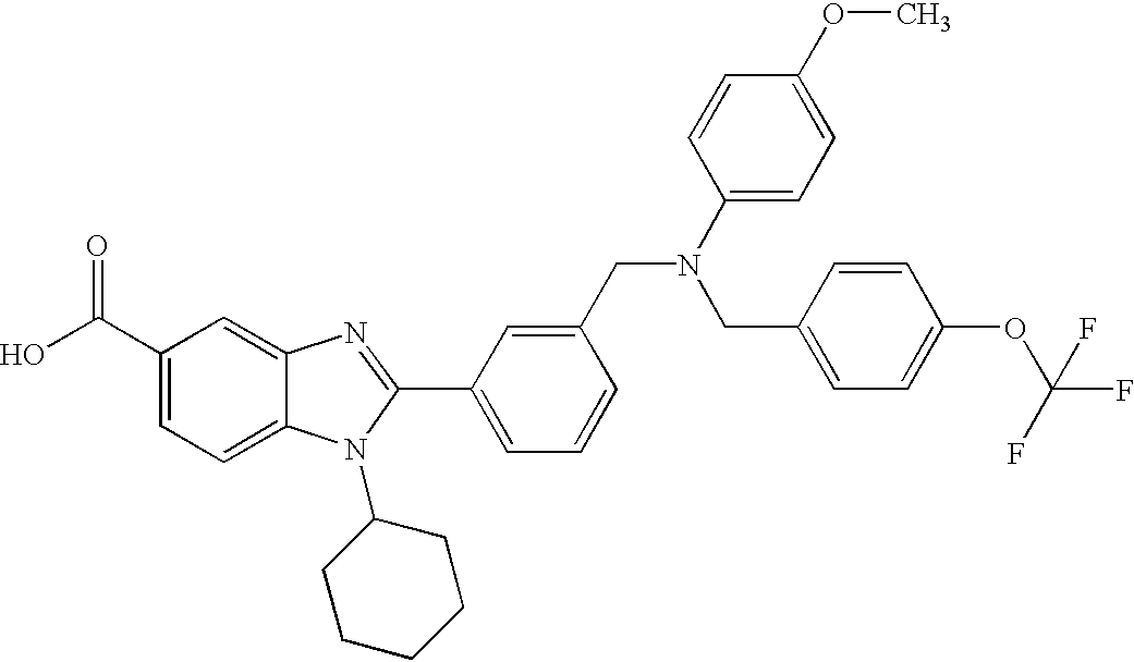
OC(C1=CC=C2C(=C1)N=C(C1=CC=CC(CN(C3=CC=C(OC)C=C3)CC3=CC=C(OC(F)(F)F)C=C3)=C1)N2C1CCCCC1)=O
